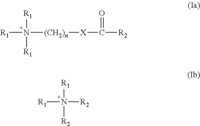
[R1]N([(CH2)n][X]C([R2])=O)([R1])[R1].[R1]N([R2])([R1])[R2]
